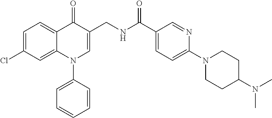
C1=C(Cl)C=C2C(=C1)C(=O)C(CNC(C1=CC=C(N3CCC(N(C)C)CC3)N=C1)=O)=CN2C1=CC=CC=C1
